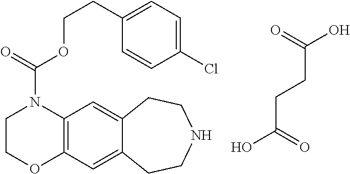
C12=C(C=C3C(=C1)CCNCC3)OCCN2C(OCCC1=CC=C(Cl)C=C1)=O.C(CCC(O)=O)(=O)O
